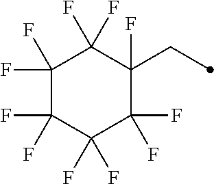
C1(F)(F)C(F)(F)C(F)(F)C(F)(F)C(CC)(F)C1(F)F
